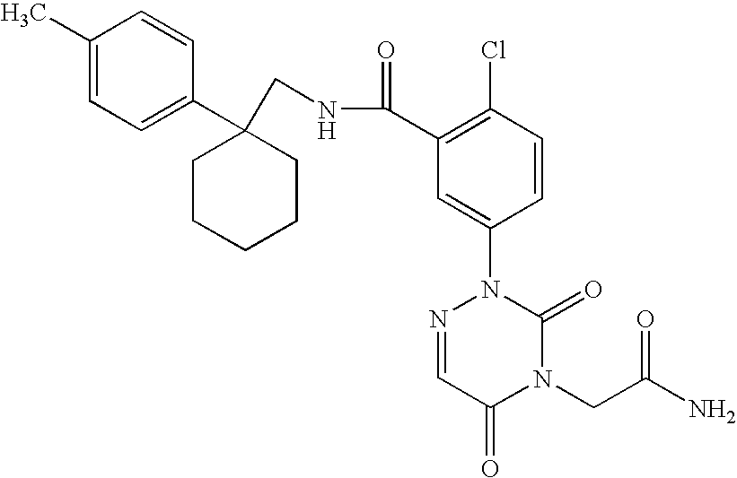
N1(CC(N)=O)C(=O)N(C2=CC(C(NCC3(C4=CC=C(C)C=C4)CCCCC3)=O)=C(Cl)C=C2)N=CC1=O
